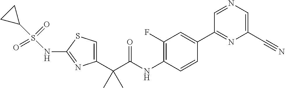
C1=C(C(C(NC2=C(F)C=C(C3=NC(C#N)=CN=C3)C=C2)=O)(C)C)N=C(NS(C2CC2)(=O)=O)S1
